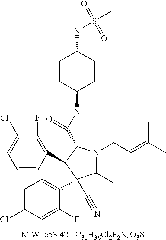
[C31H36Cl2F2N4O3S].C1=CC(C2C(C(NC3CCC(NS(=O)(=O)C)CC3)=O)N(CC=C(C)C)C(C)C2(C2=CC=C(Cl)C=C2F)C#N)=C(F)C(Cl)=C1
